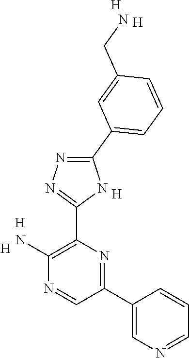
C1(C2=NC(C3=NN=C(C4=CC=CC(CN)=C4)N3)=C(N)N=C2)=CN=CC=C1.[H].[H].[H].[H].[H]
